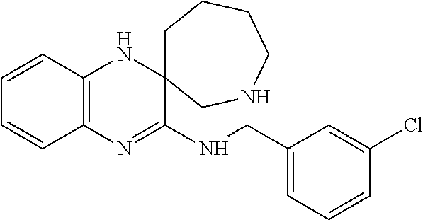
C12=C(N=C(NCC3=CC=CC(Cl)=C3)C3(N1)CCCCNC3)C=CC=C2
